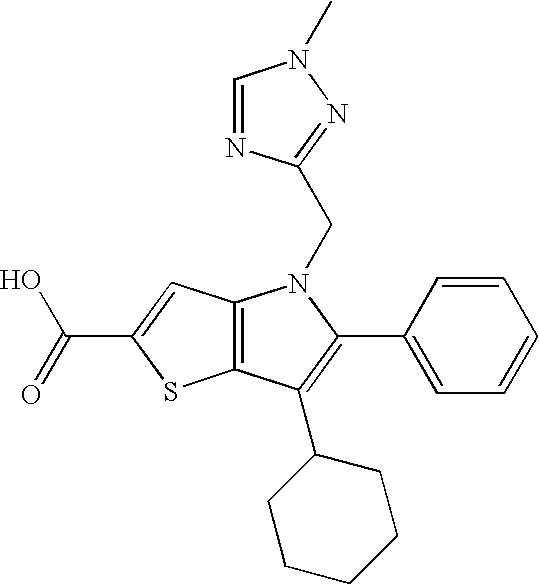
C12=C(C(C3CCCCC3)=C(C3=CC=CC=C3)N1CC1=NN(C)C=N1)SC(C(=O)O)=C2
